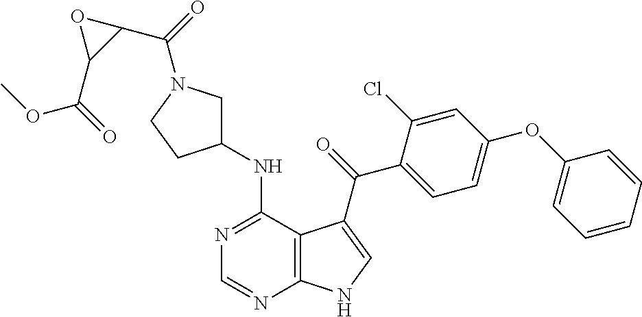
N1=C(NC2CN(C(=O)C3OC3C(=O)OC)CC2)C2=C(N=C1)NC=C2C(=O)C1=CC=C(OC2=CC=CC=C2)C=C1Cl
